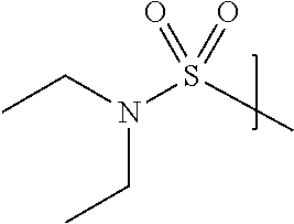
CCN(CC)S(C)(=O)=O
